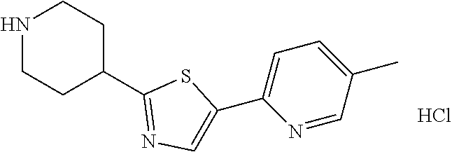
C1(C2CCNCC2)=NC=C(C2=CC=C(C)C=N2)S1.Cl
